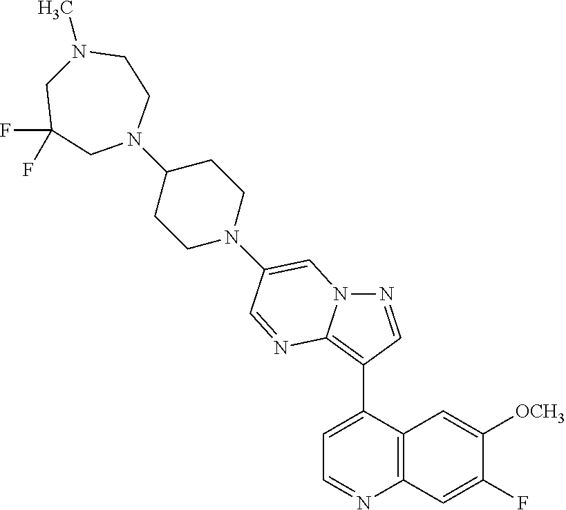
N1=CC(C2=CC=NC3=C2C=C([OCH3])C(F)=C3)=C2N1C=C(N1CCC(N3CCN(C)CC(F)(F)C3)CC1)C=N2
